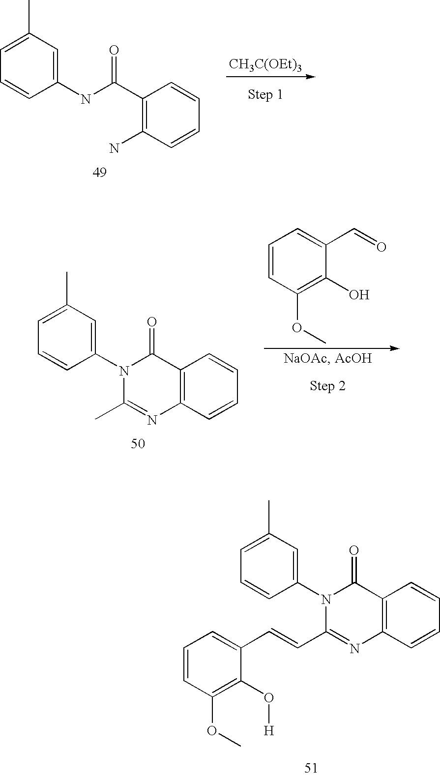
C1(C(NC2=CC(C)=CC=C2)=O)=C(N)C=CC=C1.[CH3C(OEt)3].C12=C(C=CC=C1)N=C(C)N(C1=CC(C)=CC=C1)C2=O.C1=CC(OC)=C(O)C(C=O)=C1.C12=C(C=CC=C1)N=C(C=CC1=CC=CC(OC)=C1O[H])N(C1=CC(C)=CC=C1)C2=O
